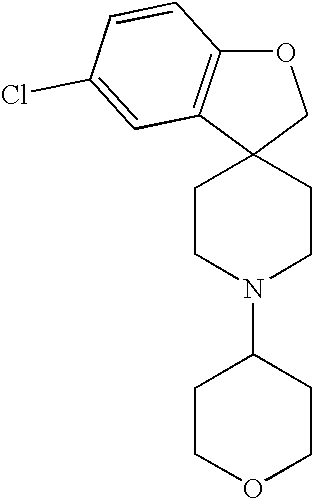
O1C2=C(C3(C1)CCN(C1CCOCC1)CC3)C=C(Cl)C=C2
